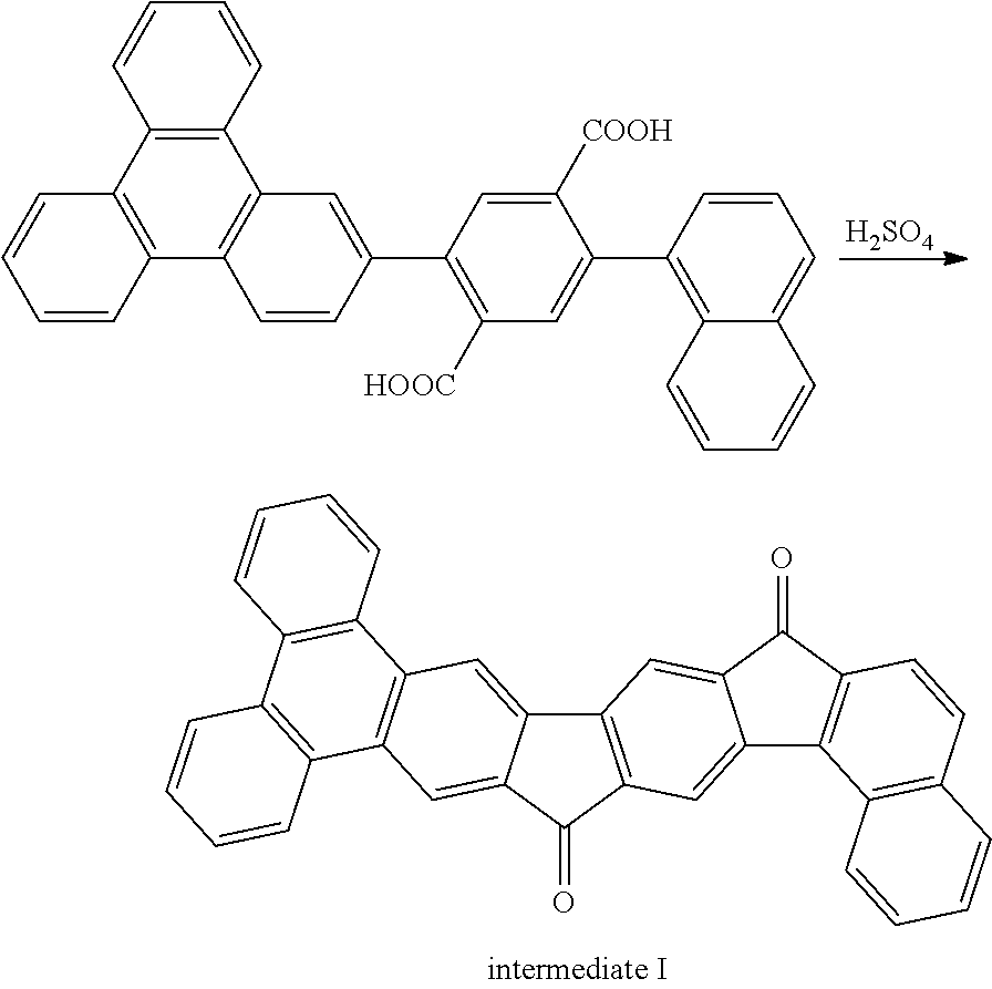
C1=CC2=C(C=C1)C1=C(C3=C2C=CC=C3)C=CC(C2=C([HOOC])C=C(C3=C4C(=CC=C3)C=CC=C4)C([COOH])=C2)=C1.[H2SO4].C12=CC3=C(C=C1C(=O)C1=C2C2=C(C=C1)C=CC=C2)C1=CC2=C(C=C1C3=O)C1=C(C3=C2C=CC=C3)C=CC=C1
